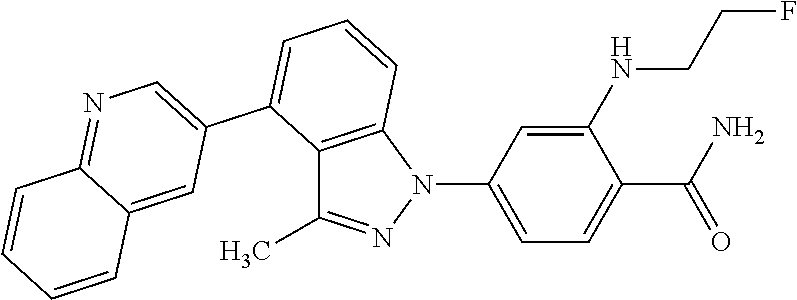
C12=C(N(C3=CC=C(C(=O)N)C(NCCF)=C3)N=C1C)C=CC=C2C1=CN=C2C(=C1)C=CC=C2
